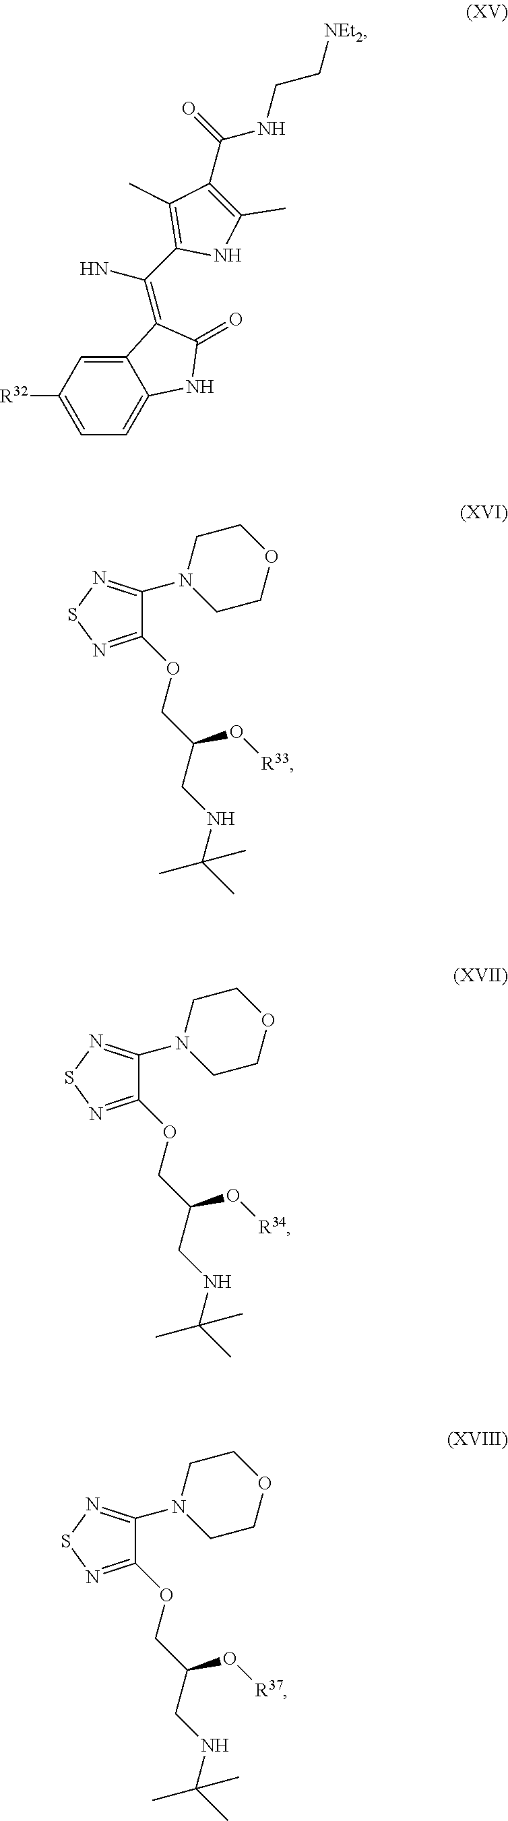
C1([R32])=CC=C2C(=C1)C(=C(C1=C(C)C(C(=O)NCC[NEt2])=C(C)N1)N)C(=O)N2.C1(OCC(CNC(C)(C)C)O[R33])=NSN=C1N1CCOCC1.C1(OCC(CNC(C)(C)C)O[R34])=NSN=C1N1CCOCC1.C1(OCC(CNC(C)(C)C)O[R37])=NSN=C1N1CCOCC1
